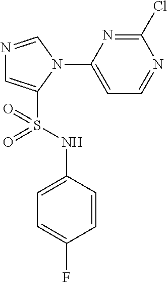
N1=CN(C2=CC=NC(Cl)=N2)C(S(NC2=CC=C(F)C=C2)(=O)=O)=C1
